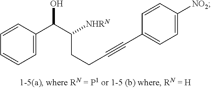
C1=C(C(C([NHRN])CCC#CC2=CC=C([NO2])C=C2)O)C=CC=C1
